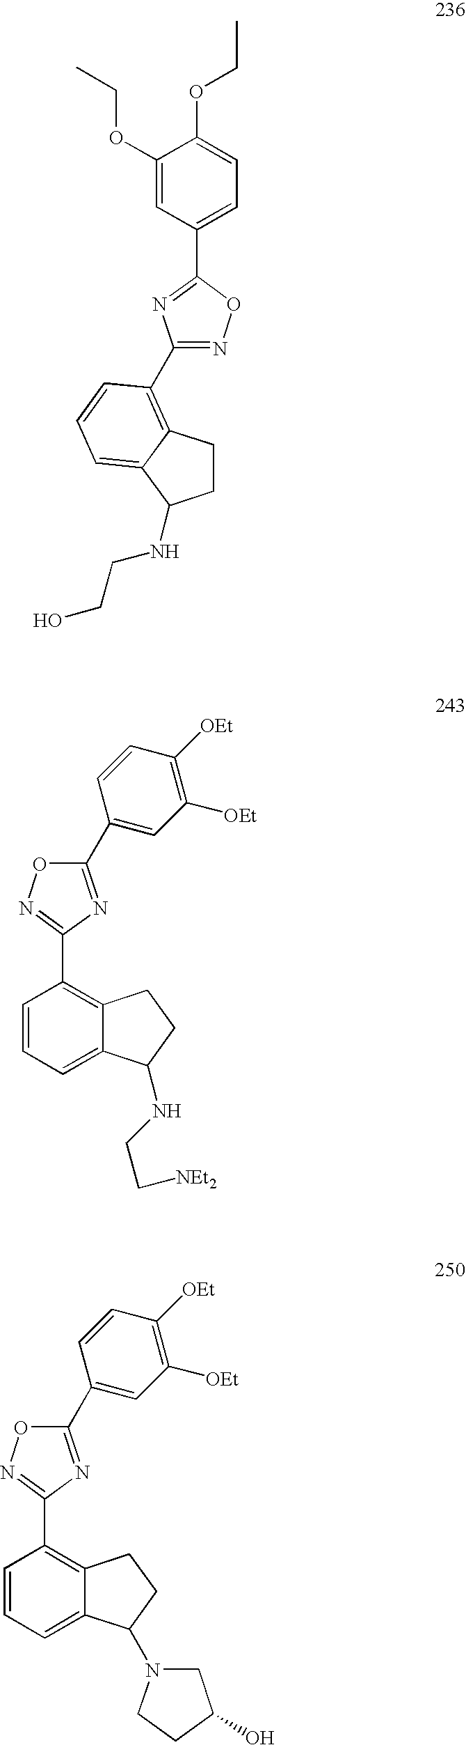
C1(C2=CC([OEt])=C([OEt])C=C2)=NC(C2=C3C(=CC=C2)C(NCC[NEt2])CC3)=NO1.C1(C2=C3CCC(NCCO)C3=CC=C2)=NOC(C2=CC=C(OCC)C(OCC)=C2)=N1.C1(C2=CC([OEt])=C([OEt])C=C2)=NC(C2=C3C(=CC=C2)C(N2CC(O)CC2)CC3)=NO1
